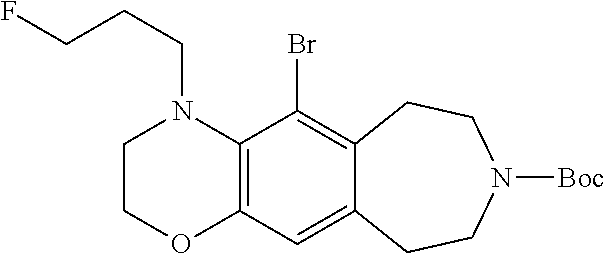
C1OC2=C(N(CCCF)C1)C(Br)=C1C(=C2)CCN([Boc])CC1
